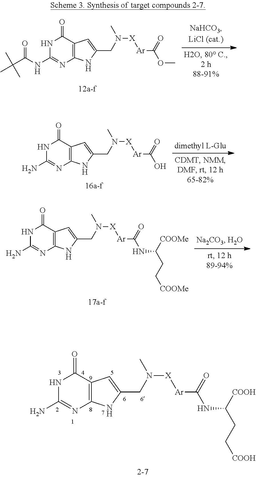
CC(C(NC1=NC2=C(C(=O)N1)C=C(CN([X][Ar]C(OC)=O)C)N2)=O)(C)C.NC1=NC2=C(C(=O)N1)C=C(CN([X][Ar]C(O)=O)C)N2.NC1=NC2=C(C(=O)N1)C=C(CN([X][Ar]C(NC(CC[COOMe])[COOMe])=O)C)N2.NC1=NC2=C(C(=O)N1)C=C(CN([X][Ar]C(NC(CC[COOH])[COOH])=O)C)N2
